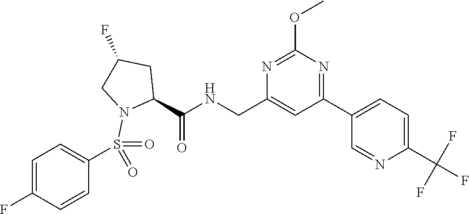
N1=C(OC)N=C(C2=CC=C(C(F)(F)F)N=C2)C=C1CNC(C1CC(F)CN1S(=O)(=O)C1=CC=C(F)C=C1)=O
